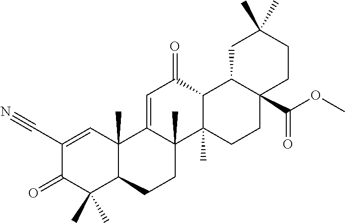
C1(C#N)=CC2(C)C(C(C)(C)C1=O)CCC1(C)C2=CC(=O)C2C1(C)CCC1(C(OC)=O)C2CC(C)(C)CC1
